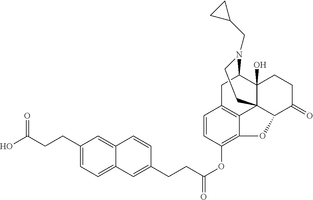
OC(CCC1=CC=C2C(=C1)C=CC(CCC(OC1=C3C4=C(C=C1)CC1C5(O)C4(C(C(=O)CC5)O3)CCN1CC1CC1)=O)=C2)=O
